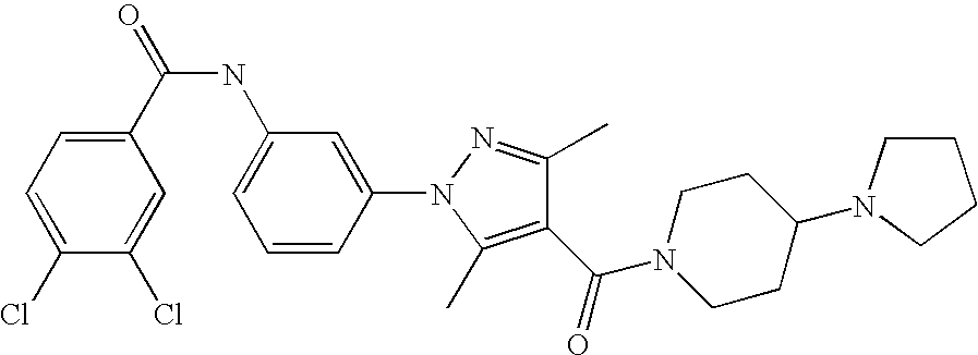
C1(C(=O)NC2=CC=CC(N3C(C)=C(C(=O)N4CCC(N5CCCC5)CC4)C(C)=N3)=C2)=CC=C(Cl)C(Cl)=C1
